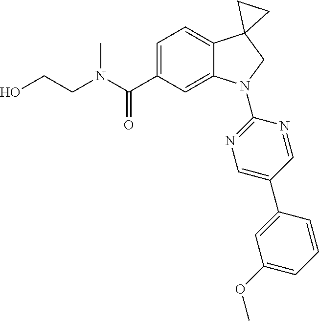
N(C(C1=CC=C2C(=C1)N(C1=NC=C(C3=CC(OC)=CC=C3)C=N1)CC21CC1)=O)(CCO)C
